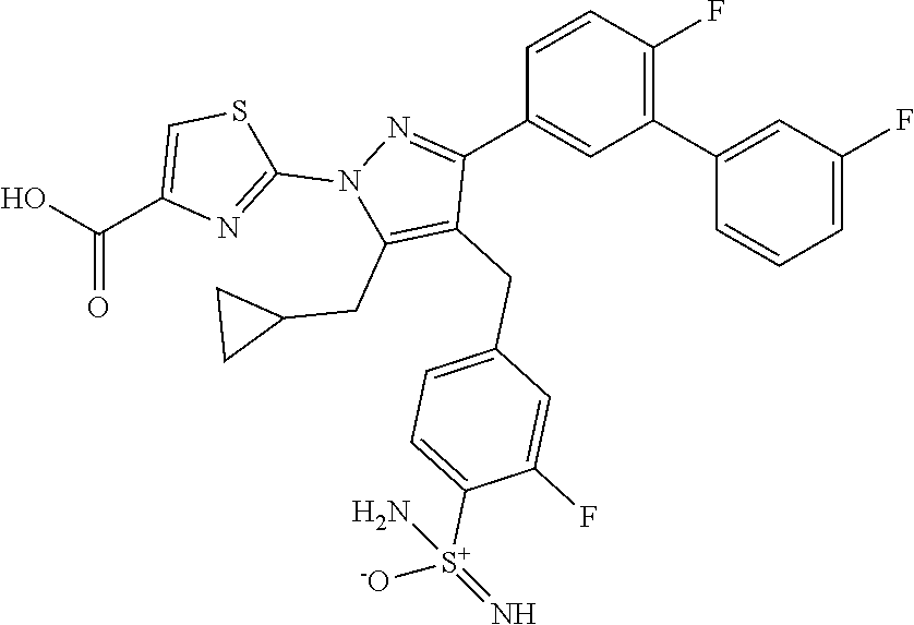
C1(C2=CC(F)=CC=C2)=C(F)C=CC(C2=NN(C3=NC(C(O)=O)=CS3)C(CC3CC3)=C2CC2=CC=C([S+](N)(=N)[-O])C(F)=C2)=C1
